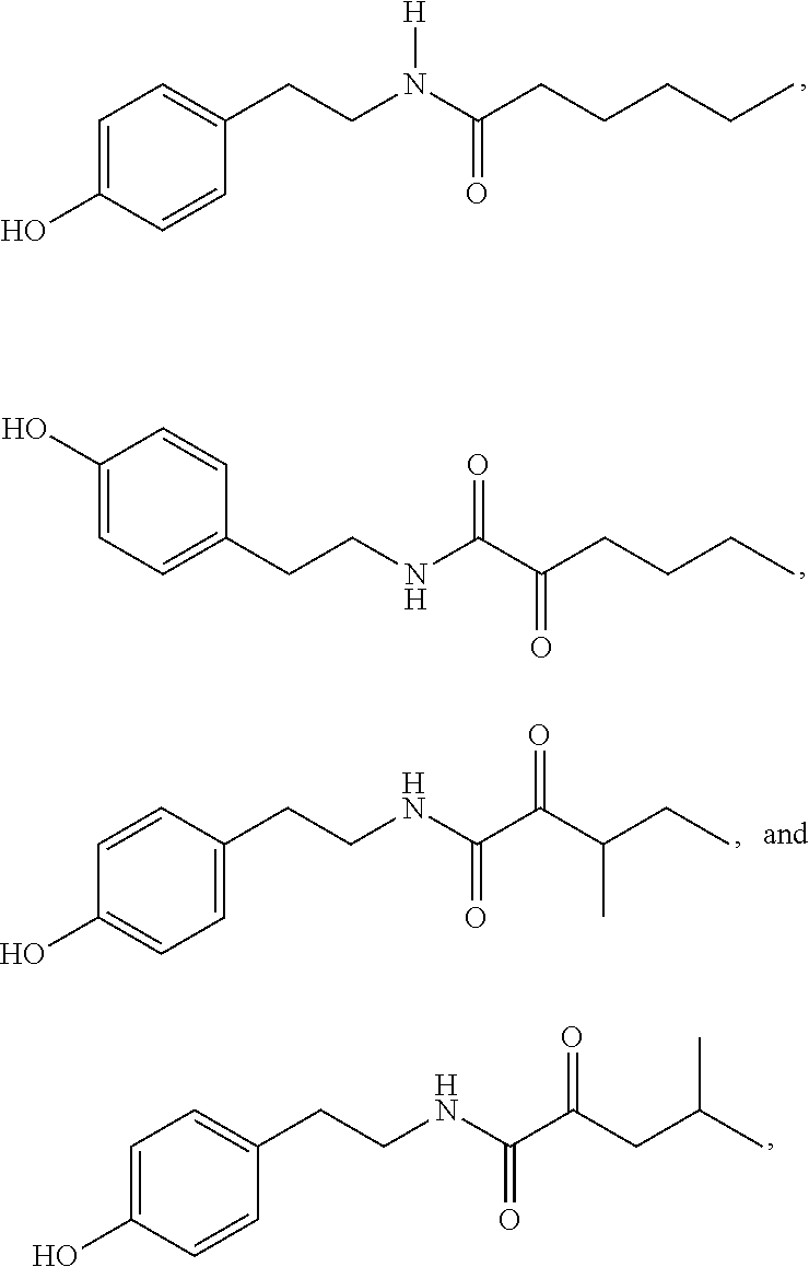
C1=CC(O)=CC=C1CCN(C(CCCCC)=O)[H].C1(O)=CC=C(CCNC(C(CCCC)=O)=O)C=C1.C1=C(CCNC(C(C(CC)C)=O)=O)C=CC(O)=C1.C1=CC(O)=CC=C1CCNC(C(CC(C)C)=O)=O
